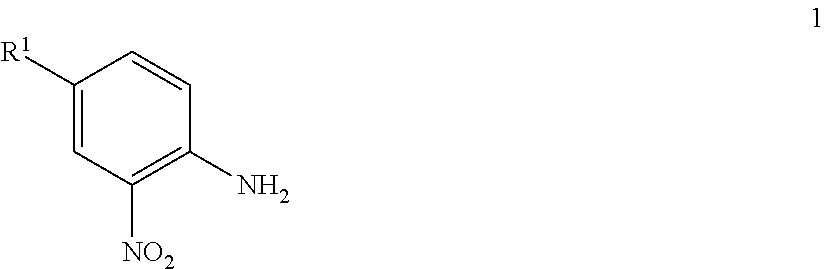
C1([R1])=CC([NO2])=C(N)C=C1
